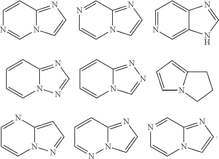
C1=CC2=NC=CN2C=N1.N1=CC2=NC=CN2C=C1.C1=NC=C2C(=C1)N=CN2.C1=CC2=NC=NN2C=C1.C1=CC2=NN=CN2C=C1.C1C2=CC=CN2CC1.N1=CC2=NC=CN2C=C1.C1=NC2=CC=NN2C=C1.C1=CC2=NC=CN2N=C1
